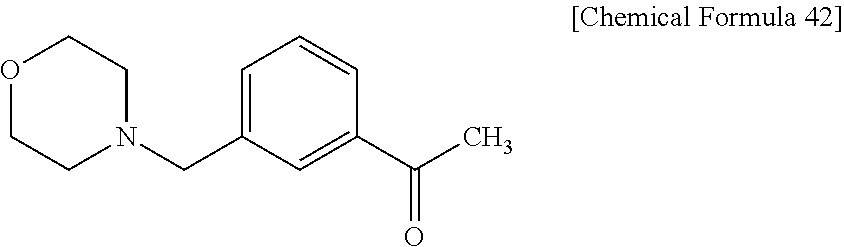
O1CCN(CC2=CC=CC(C(C)=O)=C2)CC1
